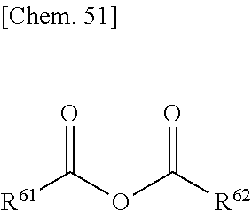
[R61]C(OC([R62])=O)=O
